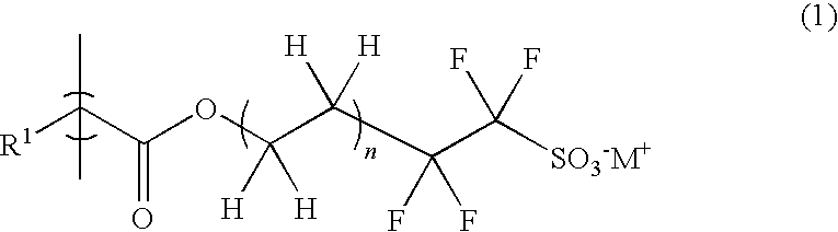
[R1]C(C(OC(C(C(C([SO3-M+])(F)F)(F)F)([H])[H])([H])[H])=O)(C)C
